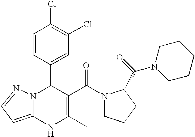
C1(C2N3C(=CC=N3)NC(C)=C2C(=O)N2CCCC2C(N2CCCCC2)=O)=CC(Cl)=C(Cl)C=C1
